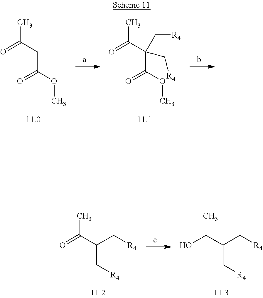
O=C(CC(OC)=O)C.O=C(C(C(OC)=O)(C[R4])C[R4])C.OC(C(C[R4])C[R4])C.O=C(C(C[R4])C[R4])C
